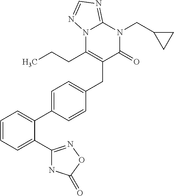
C1=CC=C(C2=NOC(=O)N2)C(C2=CC=C(CC3=C(CCC)N4C(=NC=N4)N(CC4CC4)C3=O)C=C2)=C1
